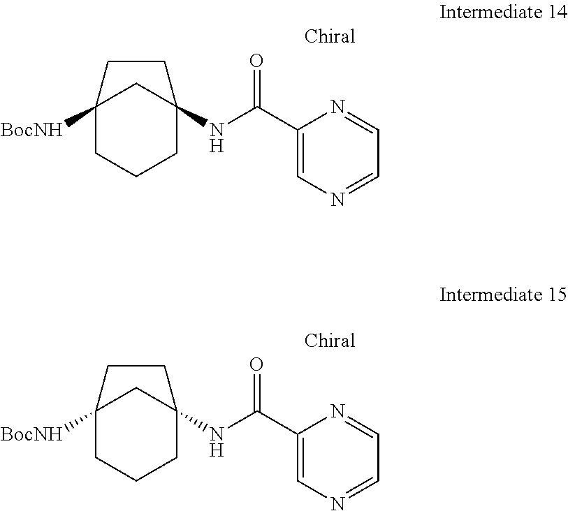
C12([BocNH])CCCC(NC(C3=CN=CC=N3)=O)(C1)CC2.C12([BocNH])CCCC(NC(C3=CN=CC=N3)=O)(C1)CC2
